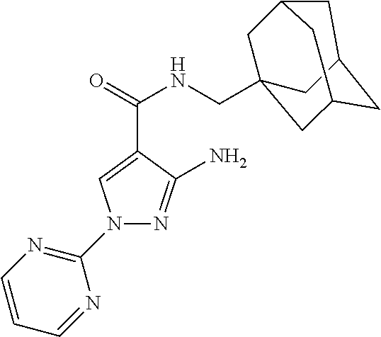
N1(C2=NC=CC=N2)N=C(N)C(C(NCC23CC4CC(CC(C2)C4)C3)=O)=C1
